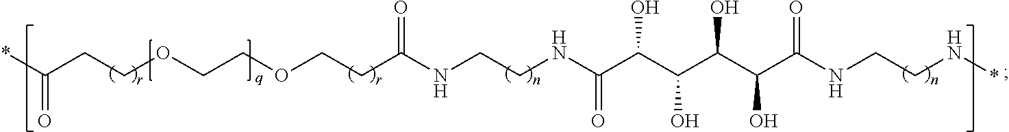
C(OCCC(NCCNC(C(C(C(C(C(=O)NCCN*)O)O)O)O)=O)=O)COCCC(*)=O
